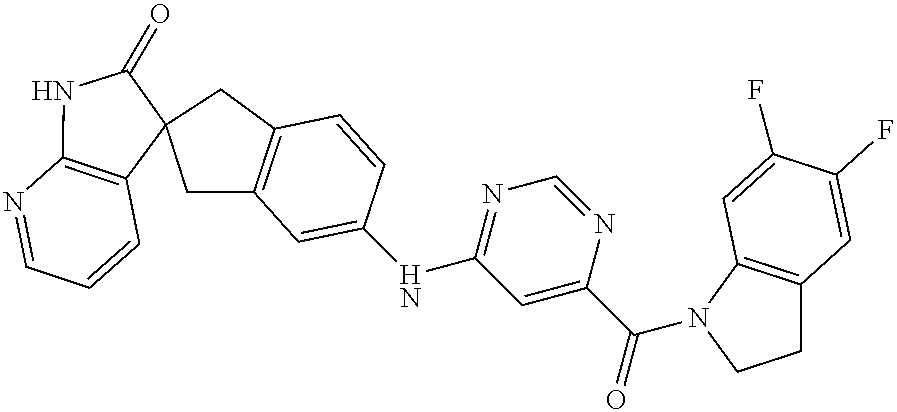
C1=C(NC2=NC=NC(C(=O)N3C4=C(CC3)C=C(F)C(F)=C4)=C2)C=CC2=C1CC1(C2)C2=C(NC1=O)N=CC=C2
